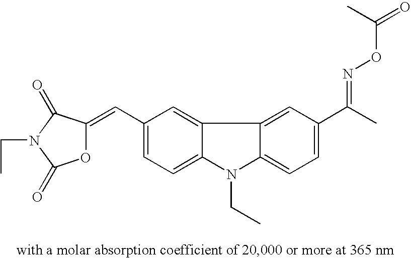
O1C(=CC2=CC=C3C(=C2)C2=CC(C(C)=NOC(=O)C)=CC=C2N3CC)C(=O)N(CC)C1=O
